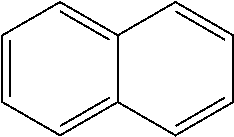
C1=CC=C2C(=C1)C=CC=C2
